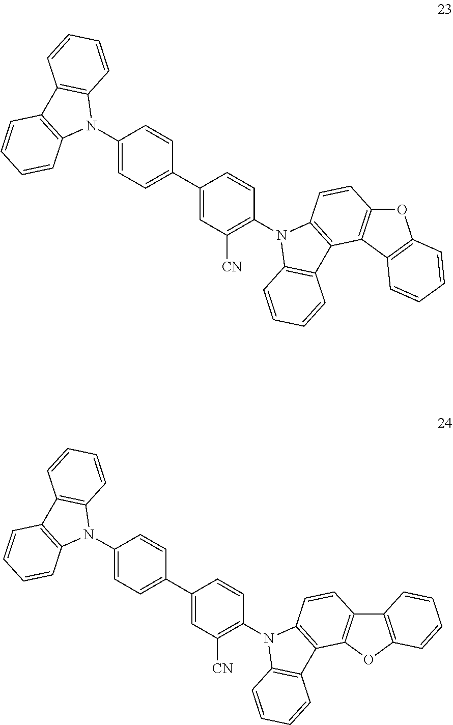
C1(N2C3=C(C4=C2C=CC=C4)C=CC=C3)=CC=C(C2=CC([CN])=C(N3C4=C(C5=C3C=CC3=C5C5=C(O3)C=CC=C5)C=CC=C4)C=C2)C=C1.C1(N2C3=C(C4=C2C=CC=C4)C=CC=C3)=CC=C(C2=CC([CN])=C(N3C4=C(C5=C3C=CC3=C5OC5=C3C=CC=C5)C=CC=C4)C=C2)C=C1
